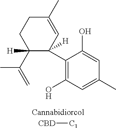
C1(C2([H])C=C(C)CCC2(C(=C)C)[H])=C(O)C=C(C)C=C1O.[CBD][C1]
